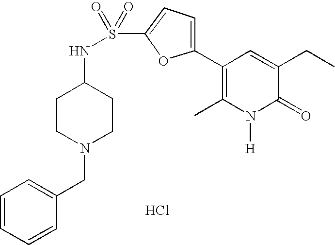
C1CN(CC2=CC=CC=C2)CCC1NS(C1=CC=C(C2=C(C)N([H])C(=O)C(CC)=C2)O1)(=O)=O.Cl
